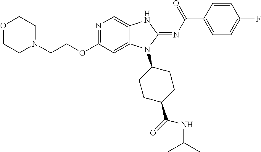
O1CCN(CCOC2=NC=C3C(=C2)N(C2CCC(C(=O)NC(C)C)CC2)C(=NC(=O)C2=CC=C(F)C=C2)N3)CC1
